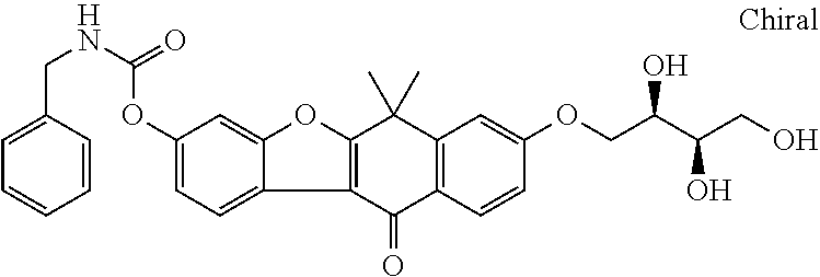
C1=C(CNC(OC2=CC=C3C(=C2)OC2=C3C(=O)C3=C(C2(C)C)C=C(OCC(C(CO)O)O)C=C3)=O)C=CC=C1
